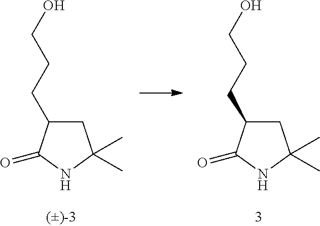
C1C(CCCO)C(=O)NC1(C)C.C1C(CCCO)C(=O)NC1(C)C
